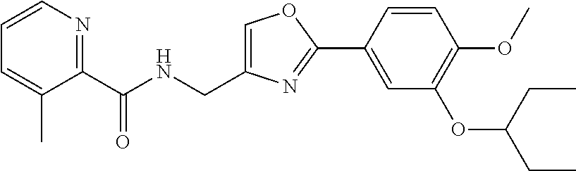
C1=C(CNC(C2=NC=CC=C2C)=O)N=C(C2=CC(OC(CC)CC)=C(OC)C=C2)O1
